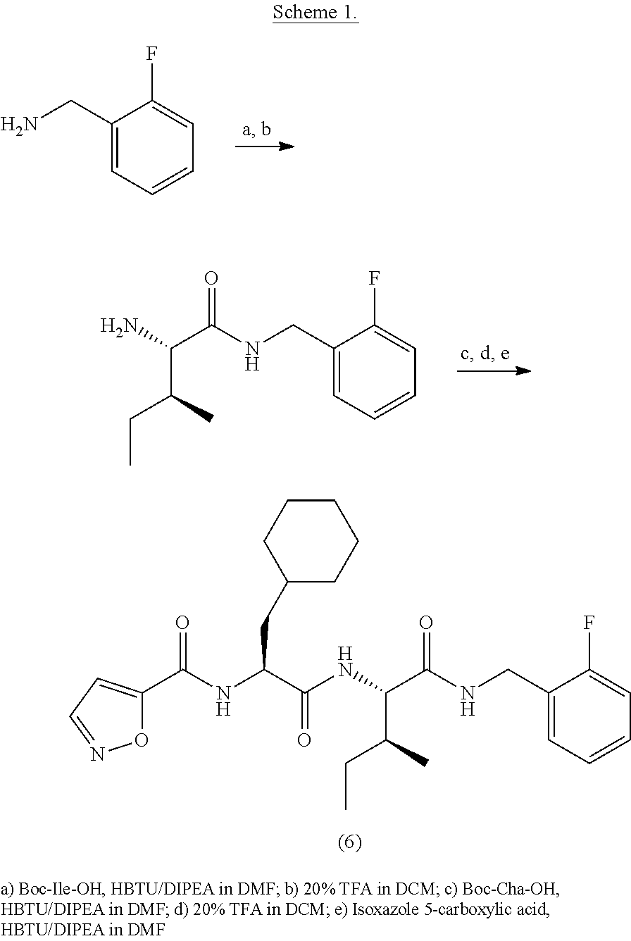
C1(CN)=CC=CC=C1F.C1(CNC(C(N)C(C)CC)=O)=CC=CC=C1F.C1(CNC(C(NC(C(NC(C2=CC=NO2)=O)CC2CCCCC2)=O)C(C)CC)=O)=CC=CC=C1F
